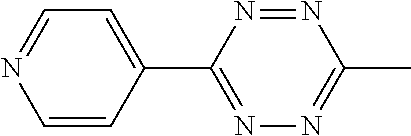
C1=CC(C2=NN=C(C)N=N2)=CC=N1
